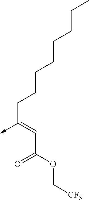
C(C(OC[CF3])=O)=C(CCCCCCCC)->C
